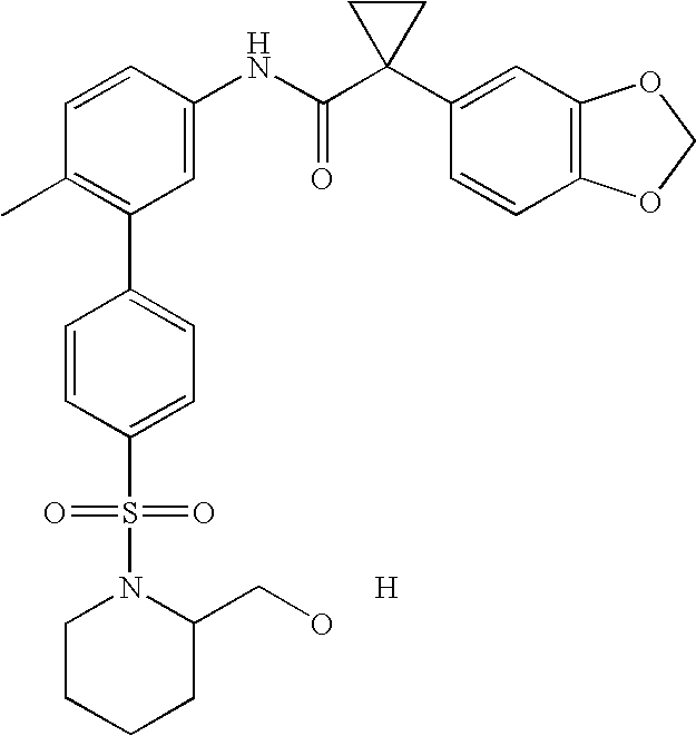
C1=CC(NC(C2(C3=CC4=C(C=C3)OCO4)CC2)=O)=CC(C2=CC=C(S(=O)(=O)N3C(CO)CCCC3)C=C2)=C1C.[H]
